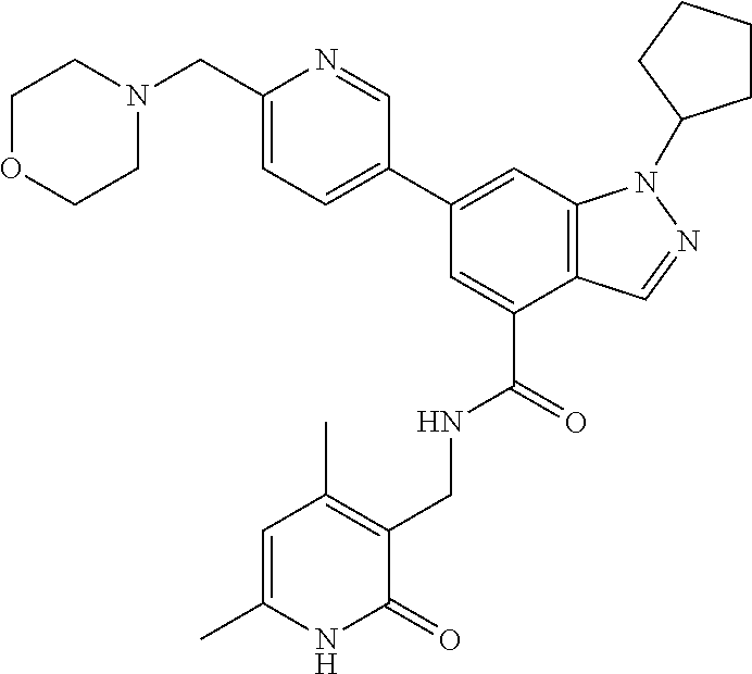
C12=C(C=C(C3=CC=C(CN4CCOCC4)N=C3)C=C1C(=O)NCC1=C(C)C=C(C)NC1=O)N(C1CCCC1)N=C2
